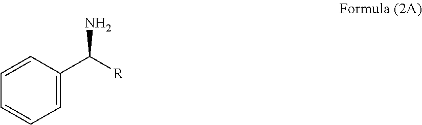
C1=CC(C([R])N)=CC=C1
